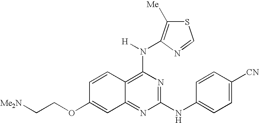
C12=NC(NC3=CC=C([CN])C=C3)=NC(N([H])C3=C([Me])SC=N3)=C1C=CC(OCC[Me2N])=C2
